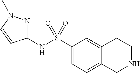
C1(NS(C2=CC=C3C(=C2)CCNC3)(=O)=O)=NN(C)C=C1
